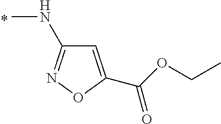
C1(NC)=NOC(C(=O)OCC)=C1
